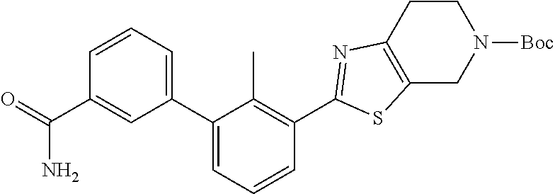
C1=CC=C(C2=CC=CC(C3=NC4=C(CN([Boc])CC4)S3)=C2C)C=C1C(N)=O
